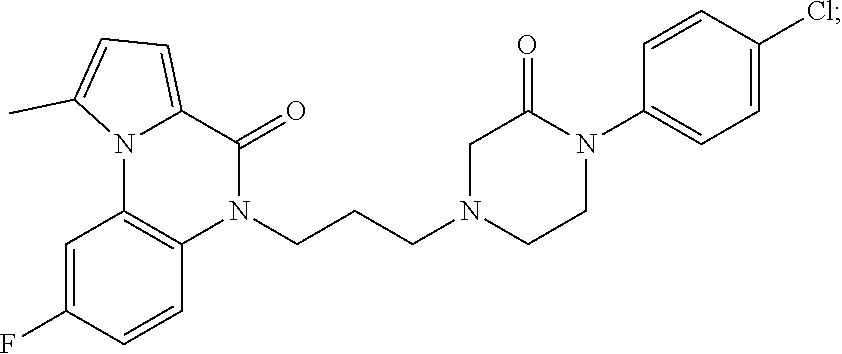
N1(CCCN2CCN(C3=CC=C(Cl)C=C3)C(=O)C2)C(=O)C2=CC=C(C)N2C2=C1C=CC(F)=C2
